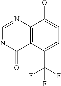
C12=C(C(C(F)(F)F)=CC=C1O)C(=O)NC=N2
